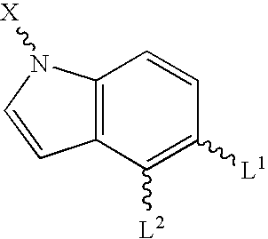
C12=C(C([L2])=C([L1])C=C1)C=CN2[X]
